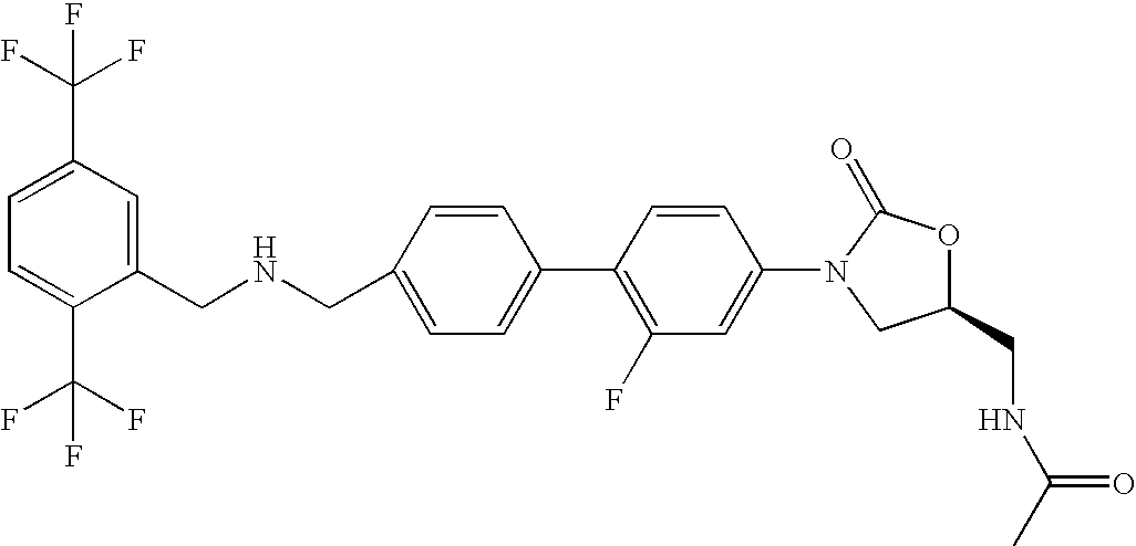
C1=C(CNCC2=CC(C(F)(F)F)=CC=C2C(F)(F)F)C=CC(C2=C(F)C=C(N3CC(CNC(C)=O)OC3=O)C=C2)=C1
